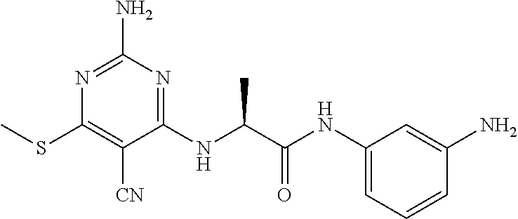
C1(NC(C(NC2=CC=CC(N)=C2)=O)C)=NC(N)=NC(SC)=C1[CN]
